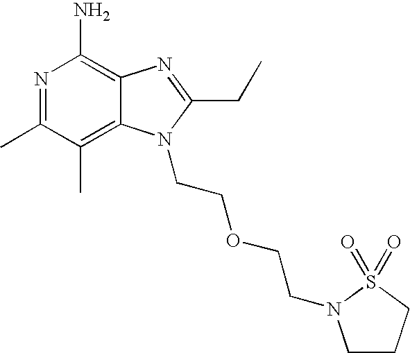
C12=C(C)C(C)=NC(N)=C1N=C(CC)N2CCOCCN1CCCS1(=O)=O
